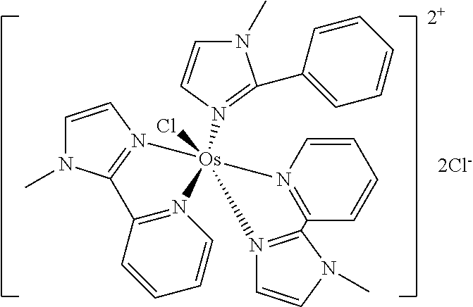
[2+].C1(C2=N([Os]34(Cl)(N5=C(N(C)C=C5)C5=N3C=CC=C5)N3=C(C=CC=C3)C3=N4C=CN3C)C=CN2C)=CC=CC=C1.[2Cl-]
